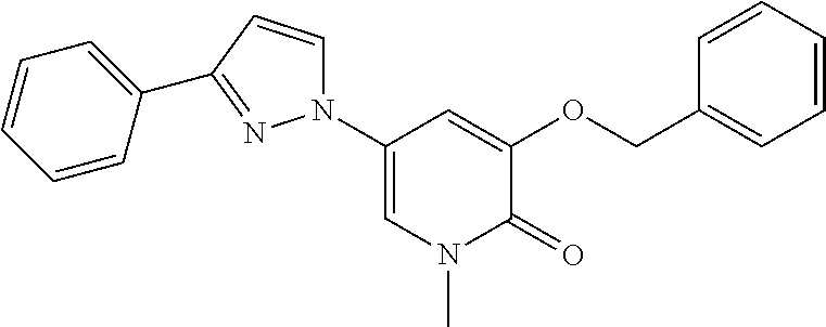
O(C1=CC(N2C=CC(C3=CC=CC=C3)=N2)=CN(C)C1=O)CC1=CC=CC=C1
